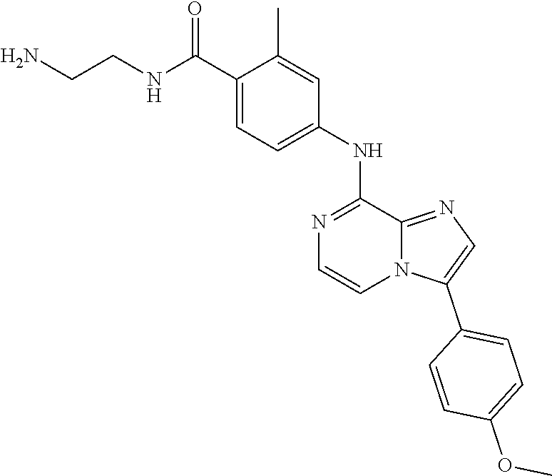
C12=NC=C(C3=CC=C(OC)C=C3)N1C=CN=C2NC1=CC=C(C(NCCN)=O)C(C)=C1
